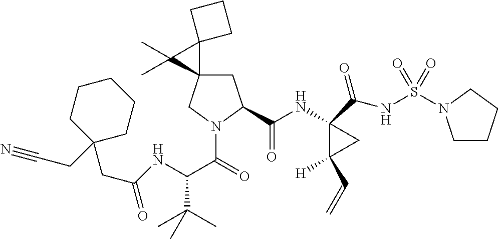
C(NC(C(=O)N1CC2(CC1C(NC1(C(NS(=O)(=O)N3CCCC3)=O)C([H])(C=C)C1)=O)C1(C2(C)C)CCC1)C(C)(C)C)(CC1(CC#N)CCCCC1)=O
